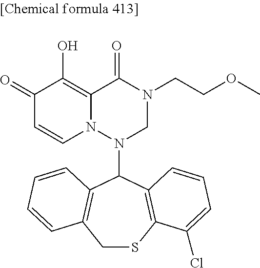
C1(=O)C=CN2C(=C1O)C(=O)N(CCOC)CN2C1C2=C(CSC3=C1C=CC=C3Cl)C=CC=C2
